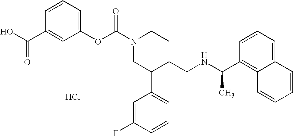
Cl.C1(OC(N2CC(C3=CC=CC(F)=C3)C(CNC(C3=C4C(=CC=C3)C=CC=C4)C)CC2)=O)=CC=CC(C(O)=O)=C1
